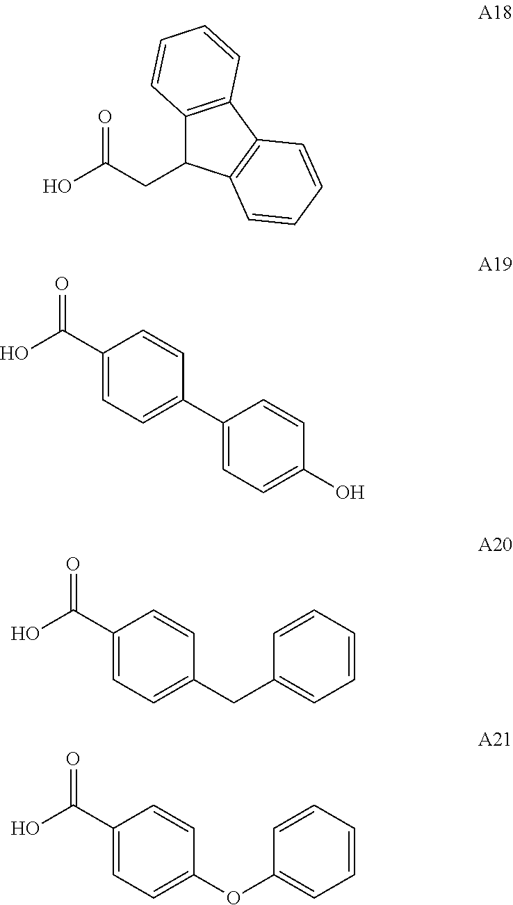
OC(=O)CC1C2=C(C3=C1C=CC=C3)C=CC=C2.OC(=O)C1=CC=C(C2=CC=C(O)C=C2)C=C1.OC(=O)C1=CC=C(CC2=CC=CC=C2)C=C1.OC(=O)C1=CC=C(OC2=CC=CC=C2)C=C1
